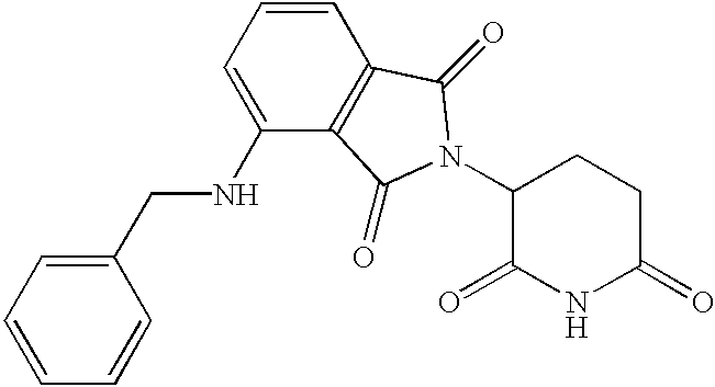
C1(=O)CCC(N2C(=O)C3=C(C=CC=C3NCC3=CC=CC=C3)C2=O)C(=O)N1
